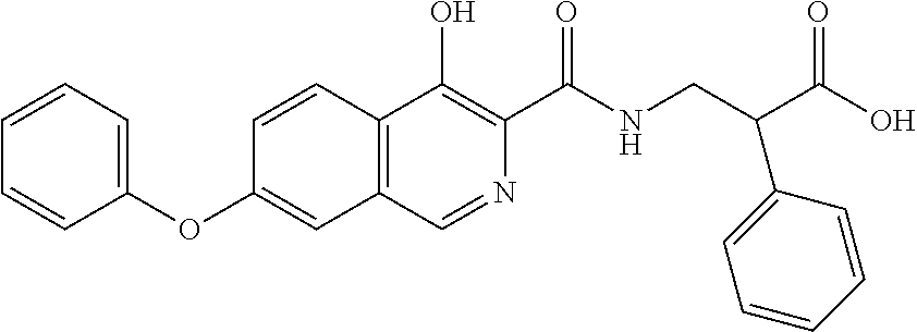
C1=CC=C(OC2=CC3=C(C=C2)C(O)=C(C(NCC(C(O)=O)C2=CC=CC=C2)=O)N=C3)C=C1
